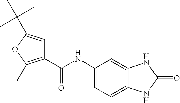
C1=C(NC(C2=C(C)OC(C(C)(C)C)=C2)=O)C=C2C(=C1)NC(=O)N2
